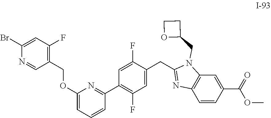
C1=C(C(=O)OC)C=CC2=C1N(CC1CCO1)C(CC1=CC(F)=C(C3=NC(OCC4=C(F)C=C(Br)N=C4)=CC=C3)C=C1F)=N2
